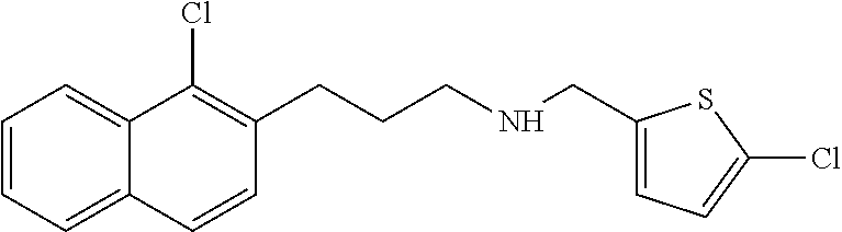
C1=CC=C2C(=C1)C(Cl)=C(CCCNCC1=CC=C(Cl)S1)C=C2
